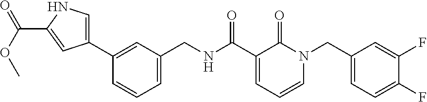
C1=C(CNC(C2=CC=CN(CC3=CC=C(F)C(F)=C3)C2=O)=O)C=C(C2=CNC(C(OC)=O)=C2)C=C1
